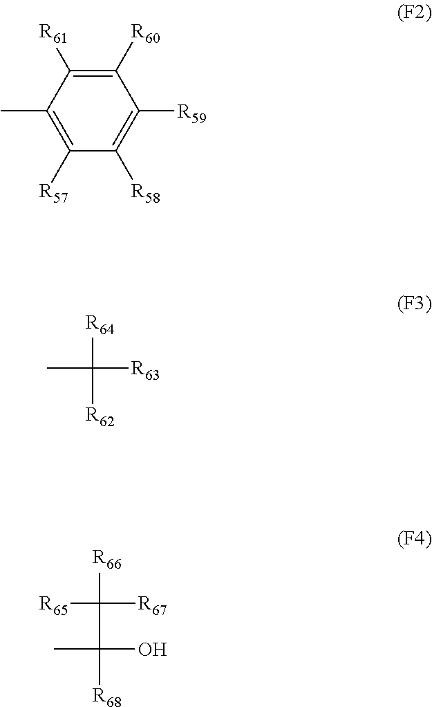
C1([R60])=C([R61])C(C)=C([R57])C([R58])=C1[R59].CC([R64])([R62])[R63].[R65]C([R66])([R67])C(C)(O)[R68]
